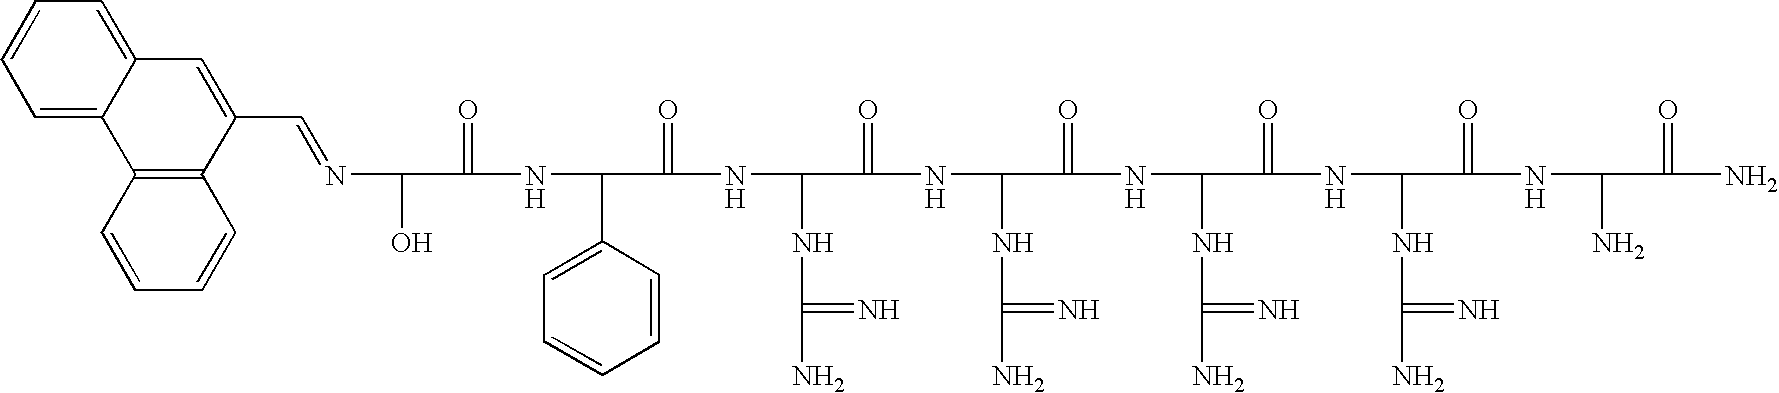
N(C(O)C(=O)NC(C1=CC=CC=C1)C(=O)NC(NC(N)=N)C(=O)NC(NC(N)=N)C(=O)NC(NC(N)=N)C(=O)NC(NC(N)=N)C(=O)NC(N)C(=O)N)=CC1=CC2=CC=CC=C2C2=C1C=CC=C2
